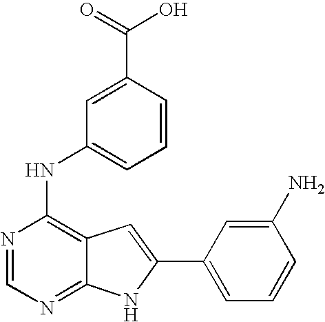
N1=CN=C2C(=C1NC1=CC=CC(C(=O)O)=C1)C=C(C1=CC=CC(N)=C1)N2
